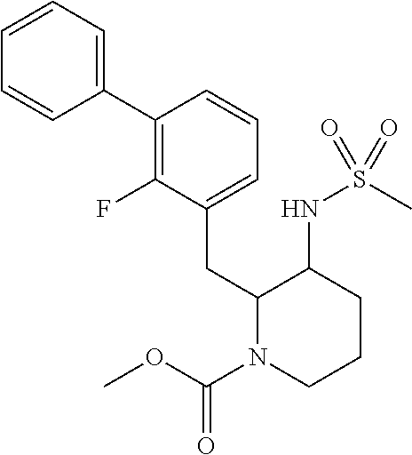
C1(C2=C(F)C(CC3N(C(OC)=O)CCCC3NS(C)(=O)=O)=CC=C2)=CC=CC=C1
